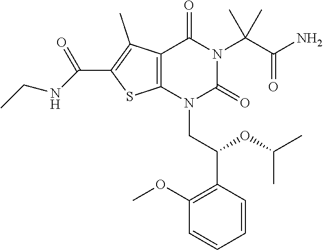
C12=C(N(CC(C3=C(OC)C=CC=C3)OC(C)C)C(=O)N(C(C(N)=O)(C)C)C1=O)SC(C(=O)NCC)=C2C
